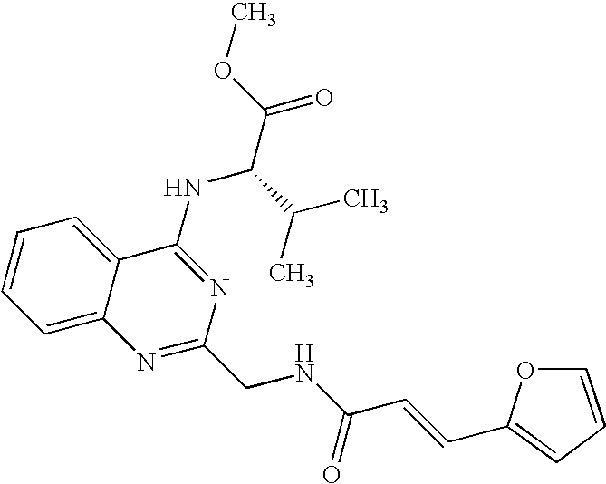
C12=CC=CC=C1C(NC(C(=O)OC)C(C)C)=NC(CNC(C=CC1=CC=CO1)=O)=N2
